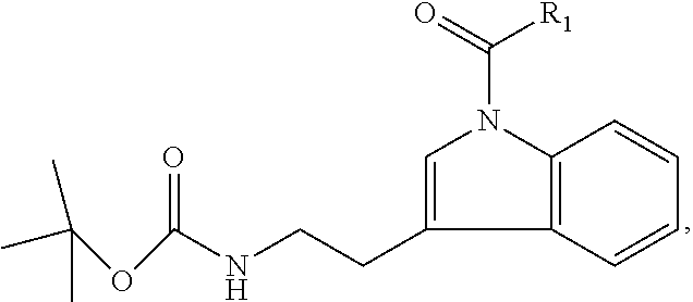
C(NCCC1=CN(C(=O)[R1])C2=C1C=CC=C2)(=O)OC(C)(C)C
